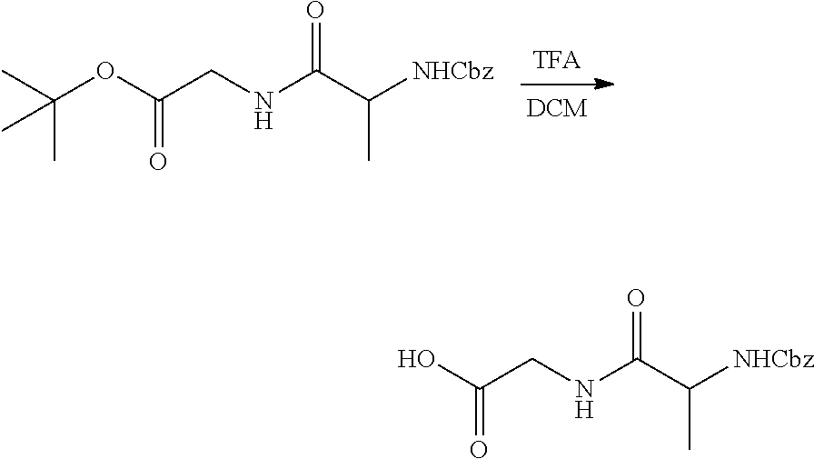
CC(OC(CNC(C([NHCbz])C)=O)=O)(C)C.OC(CNC(C([NHCbz])C)=O)=O
